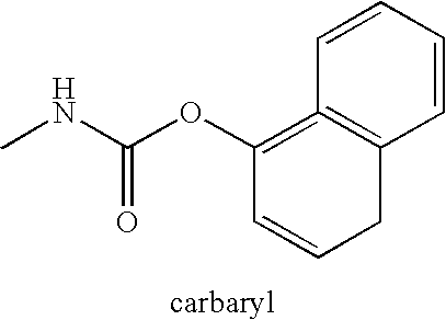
C1=CC2=C(C=C1)CC=CC=2OC(NC)=O
